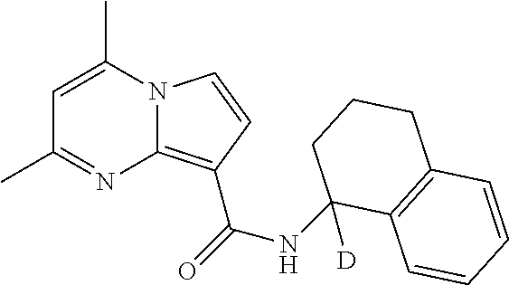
C1=C(C)N2C(=C(C(=O)NC3([D])CCCC4=C3C=CC=C4)C=C2)N=C1C
